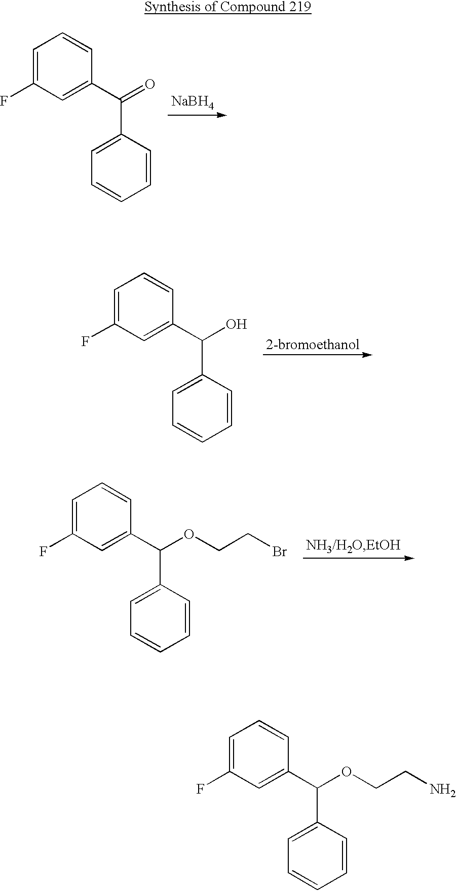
C1=C(F)C=C(C(=O)C2=CC=CC=C2)C=C1.[NaBH4].C1=C(F)C=C(C(O)C2=CC=CC=C2)C=C1.C1=C(F)C=C(C(OCCBr)C2=CC=CC=C2)C=C1.C1=C(F)C=C(C(OCCN)C2=CC=CC=C2)C=C1
